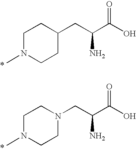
C1(CC(C(=O)O)N)CCN(C)CC1.N1(CC(C(=O)O)N)CCN(C)CC1
